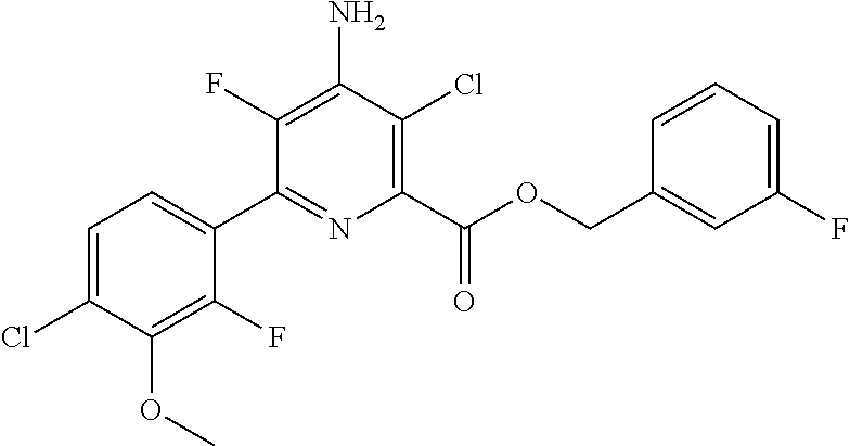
C1=C(Cl)C(OC)=C(F)C(C2=NC(C(OCC3=CC(F)=CC=C3)=O)=C(Cl)C(N)=C2F)=C1
